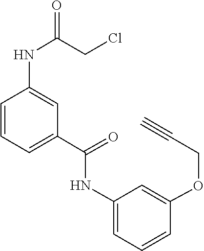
C1(C(NC2=CC=CC(OCC#C)=C2)=O)=CC=CC(NC(CCl)=O)=C1
